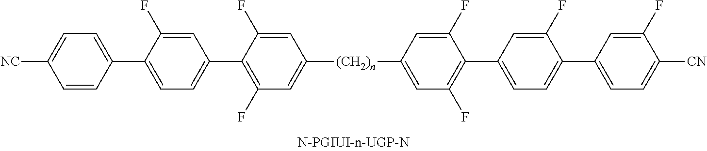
C1=C(F)C(C2=CC=C([NC])C=C2)=CC=C1C1=C(F)C=C([(CH2)n]C2=CC(F)=C(C3=CC=C(C4=CC=C([CN])C(F)=C4)C(F)=C3)C(F)=C2)C=C1F
